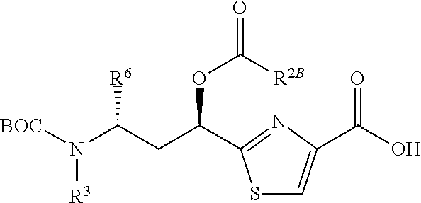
N([R3])(C(CC(OC(=O)[R2B])C1=NC(C(O)=O)=CS1)[R6])[BOC]
